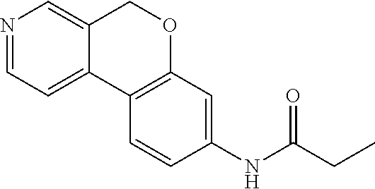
N1=CC=C2C(=C1)COC1=C2C=CC(NC(CC)=O)=C1
